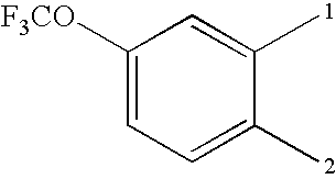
C1([F3CO])=CC=C(C)C(C)=C1
